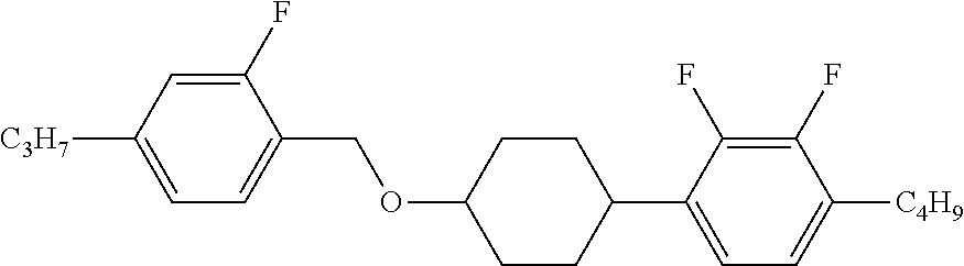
C1(F)=CC([C3H7])=CC=C1COC1CCC(C2=CC=C([C4H9])C(F)=C2F)CC1
